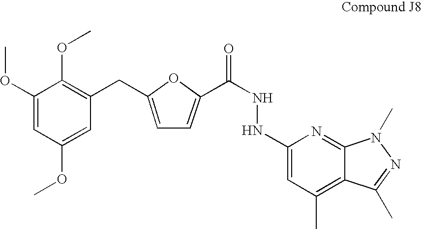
C1=C(OC)C(OC)=C(CC2=CC=C(C(=O)NNC3=CC(C)=C4C(=N3)N(C)N=C4C)O2)C=C1OC
